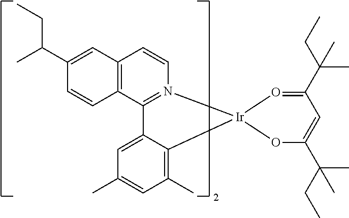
C12=C(C3=N(C=C1)[Ir]1(C4=C(C)C=C(C)C=C34)O=C(C(CC)(C)C)C=C(C(CC)(C)C)O1)C=CC(C(C)CC)=C2
